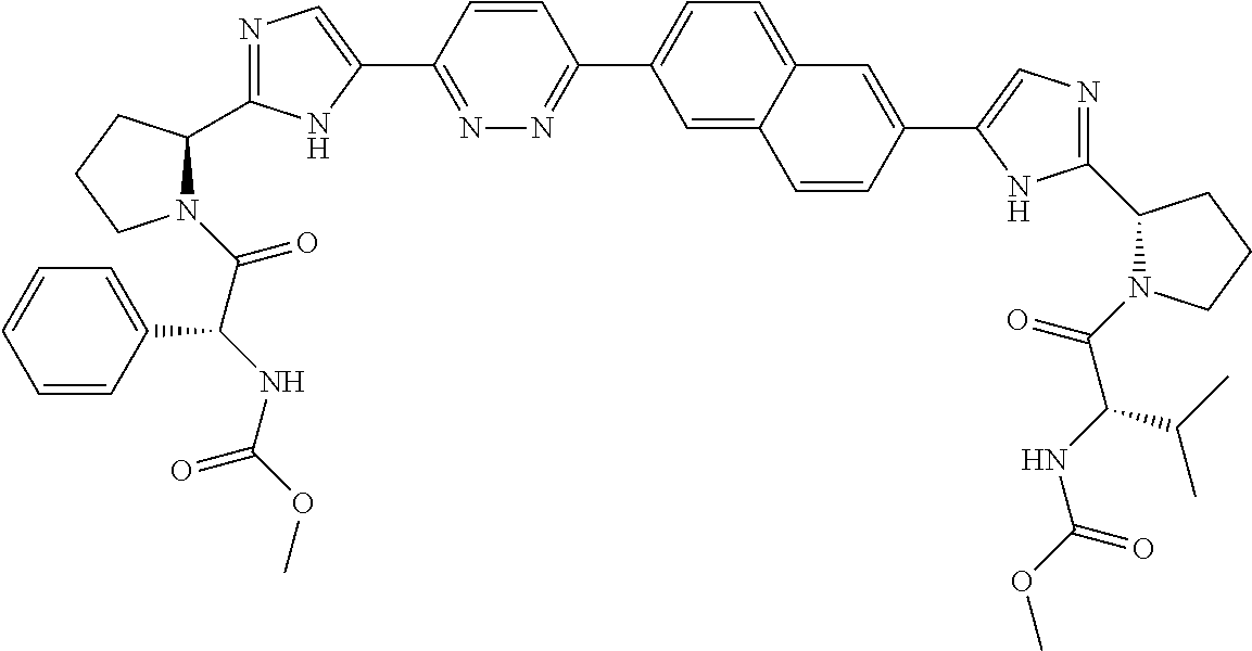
N1=C(C2=CN=C(C3N(C(C(NC(OC)=O)C4=CC=CC=C4)=O)CCC3)N2)C=CC(C2=CC=C3C(=C2)C=CC(C2=CN=C(C4N(C(C(NC(OC)=O)C(C)C)=O)CCC4)N2)=C3)=N1
